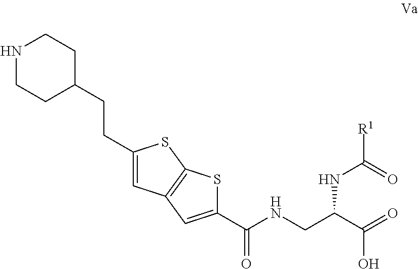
N(CC(C(=O)O)NC([R1])=O)C(C1=CC2=C(S1)SC(CCC1CCNCC1)=C2)=O
